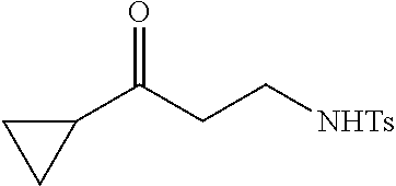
C1(C(CC[NHTs])=O)CC1
